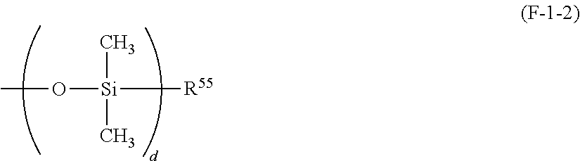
CO[Si](C)(C)[R55]
